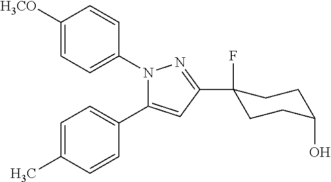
C1([H3CO])=CC=C(N2C(C3=CC=C(C)C=C3)=CC(C3(F)CCC(O)CC3)=N2)C=C1
